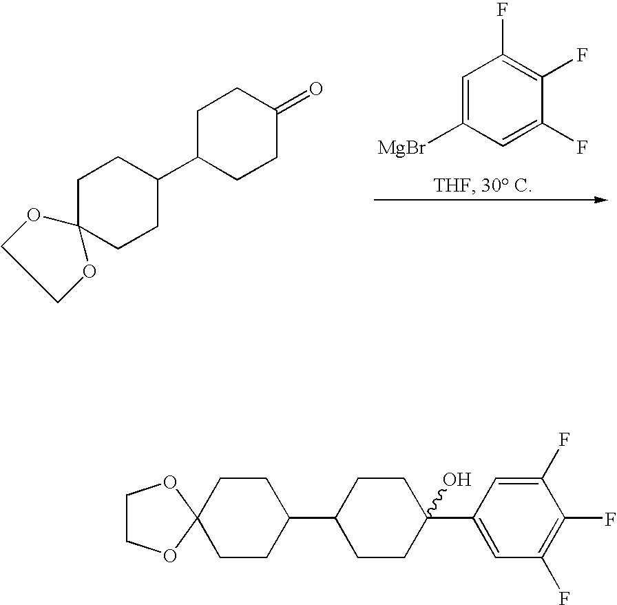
C1=C([MgBr])C=C(F)C(F)=C1F.C1C2(CCC(C3CCC(=O)CC3)C1)OCCO2.C1CC2(CCC1C1CCC(C3=CC(F)=C(F)C(F)=C3)(O)CC1)OCCO2
